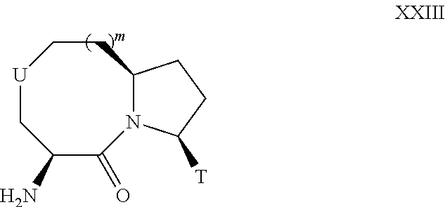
C1(N)C(=O)N2C(CC[U]C1)CCC2[T]
